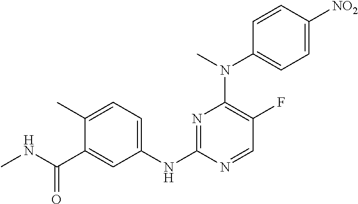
N1=C(NC2=CC=C(C)C(C(NC)=O)=C2)N=CC(F)=C1N(C1=CC=C([NO2])C=C1)C
